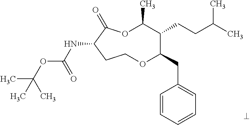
N(C1C(=O)OC(C)C(CCC(C)C)C(CC2=CC=CC=C2)OCC1)C(OC(C)(C)C)=O
